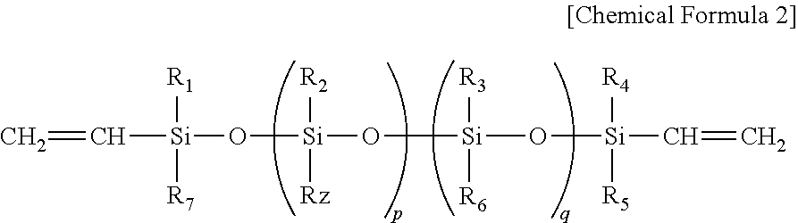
C([Si]([R1])([R7])O[Si](O[Si](O[Si](C=C)([R4])[R5])([R6])[R3])([R2])[Rz])=C
